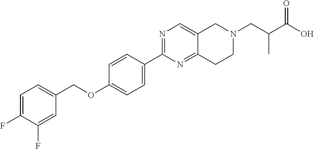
C1=C(F)C(F)=CC(COC2=CC=C(C3=NC=C4C(=N3)CCN(CC(C(O)=O)C)C4)C=C2)=C1
